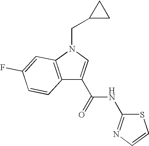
C12=C(N(CC3CC3)C=C1C(NC1=NC=CS1)=O)C=C(F)C=C2
